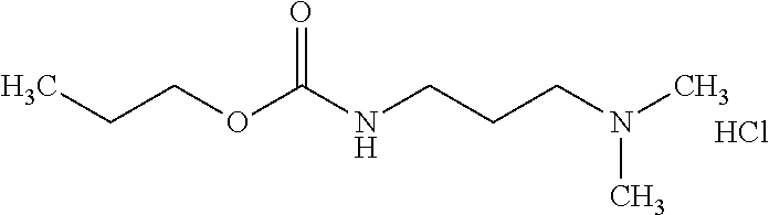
C(COC(NCCCN(C)C)=O)C.Cl
